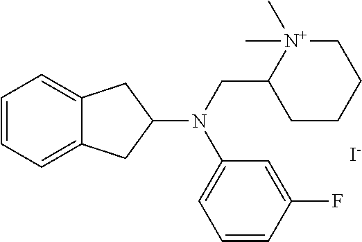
C1=CC=C2C(=C1)CC(N(CC1CCCC[N+]1(C)C)C1=CC=CC(F)=C1)C2.[I-]
